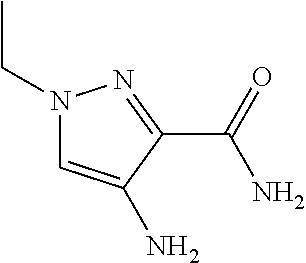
N1(CC)C=C(N)C(C(=O)N)=N1
